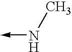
N(->C)C
